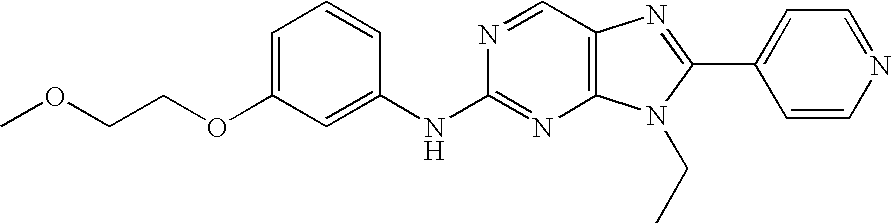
C1(NC2=NC3=C(C=N2)N=C(C2=CC=NC=C2)N3CC)=CC(OCCOC)=CC=C1
